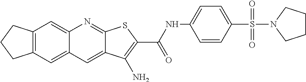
C12=CC3=C(C=C1C=C1C(=N2)SC(C(NC2=CC=C(S(=O)(=O)N4CCCC4)C=C2)=O)=C1N)CCC3
